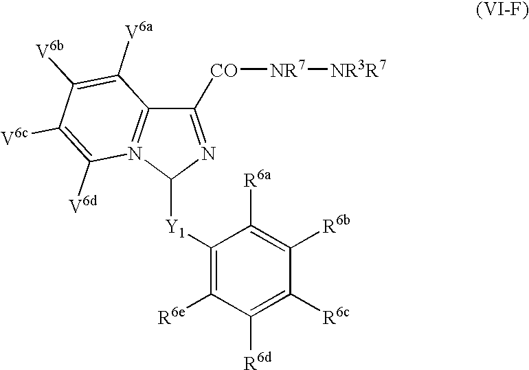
C1([CO][NR7][NR3R7])=NC([Y1]C2=C([R6e])C([R6d])=C([R6c])C([R6b])=C2[R6a])N2=C1C([V6a])=C([V6b])C([V6c])=C2[V6d]
